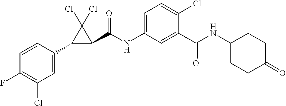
C1(C2C(C(NC3=CC=C(Cl)C(C(NC4CCC(=O)CC4)=O)=C3)=O)C2(Cl)Cl)=CC(Cl)=C(F)C=C1
